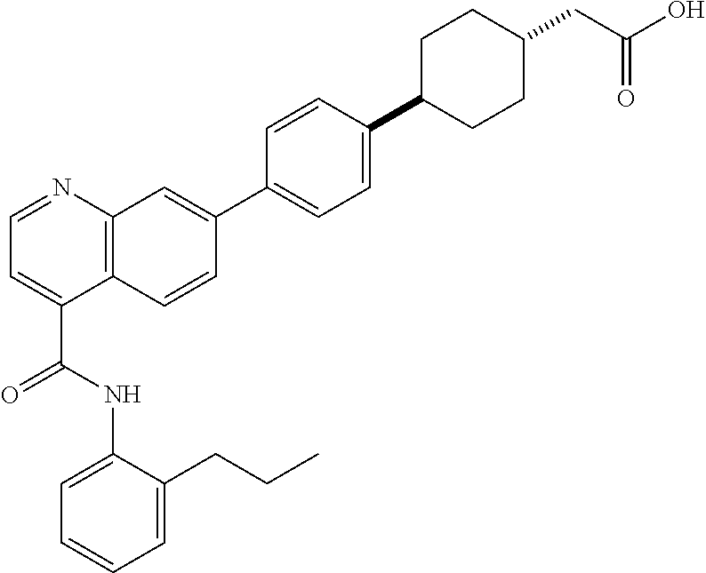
C1=C(CCC)C(NC(C2=CC=NC3=C2C=CC(C2=CC=C(C4CCC(CC(=O)O)CC4)C=C2)=C3)=O)=CC=C1
